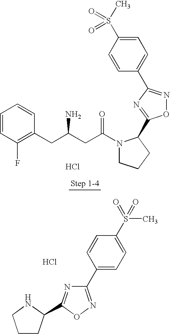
Cl.C1=CC(F)=C(CC(CC(N2CCCC2C2=NC(C3=CC=C(S(C)(=O)=O)C=C3)=NO2)=O)N)C=C1.Cl.N1=C(C2CCCN2)ON=C1C1=CC=C(S(=O)(=O)C)C=C1
